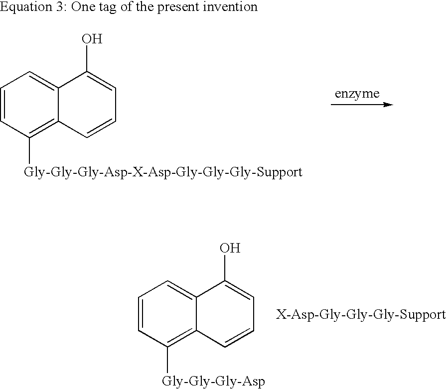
C1=CC([Gly-Gly-Gly-Asp-X-Asp-Gly-Gly-Gly-Support])=C2C(=C1)C(O)=CC=C2.C1=CC([Gly-Gly-Gly-Asp])=C2C(=C1)C(O)=CC=C2.[X-Asp-Gly-Gly-Gly-Support]
